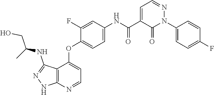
C1(F)=CC(NC(C2=CC=NN(C3=CC=C(F)C=C3)C2=O)=O)=CC=C1OC1=CC=NC2=C1C(NC(CO)C)=NN2
